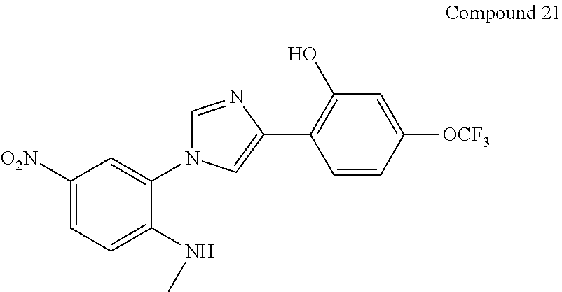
C1([O2N])=CC=C(NC)C(N2C=NC(C3=C(O)C=C([OCF3])C=C3)=C2)=C1
